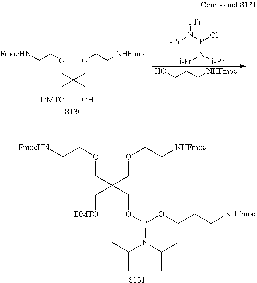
O(CC(COCC[NHFmoc])(C[DMTO])COP(OCCC[NHFmoc])N(C(C)C)C(C)C)CC[FmocHN].[S131].O(CC(COCC[NHFmoc])(C[DMTO])CO)CC[FmocHN].[S130].[i-Pr]N(P(Cl)N([i-Pr])[i-Pr])[i-Pr].OCCC[NHFmoc]
